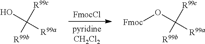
[FmocCl].[pyridineCH2Cl2].C([R99c])([R99b])(O)[R99a].C([R99c])([R99b])(O[Fmoc])[R99a]
